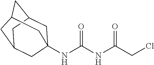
N(C(NC(CCl)=O)=O)C12CC3CC(CC(C1)C3)C2
